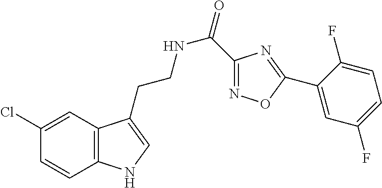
C12=C(C=C(Cl)C=C1)C(CCNC(=O)C1=NOC(C3=CC(F)=CC=C3F)=N1)=CN2
